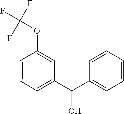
C1(C(C2=CC=CC=C2)O)=CC=CC(OC(F)(F)F)=C1
